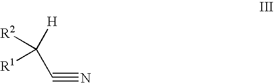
[H]C(C#N)([R1])[R2]
